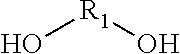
O[R1]O
